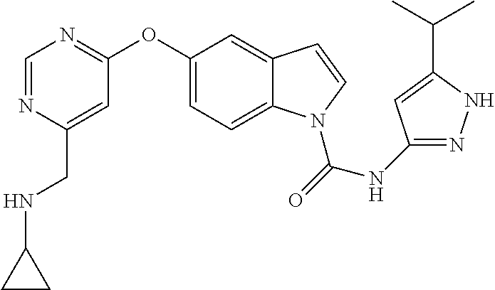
C1(OC2=NC=NC(CNC3CC3)=C2)=CC=C2C(=C1)C=CN2C(=O)NC1=NNC(C(C)C)=C1
